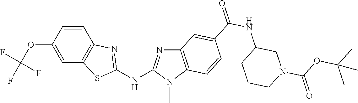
O(C1=CC2=C(C=C1)N=C(NC1=NC3=C(N1C)C=CC(C(NC1CN(C(=O)OC(C)(C)C)CCC1)=O)=C3)S2)C(F)(F)F
